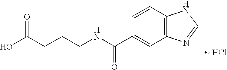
C(CNC(C1=CC2=C(C=C1)NC=N2)=O)CC(=O)O
